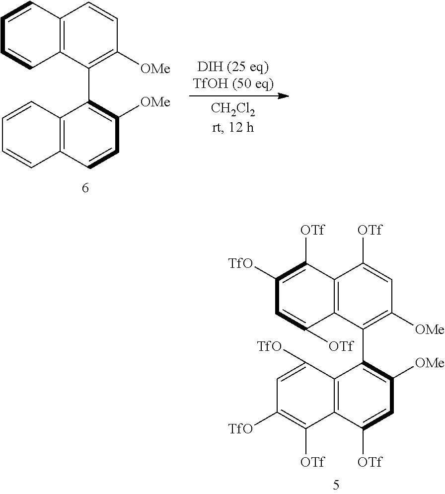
C12=C(C(C3=C([OMe])C=C([OTf])C4=C3C([TfO])=CC([TfO])=C4[OTf])=C([OMe])C=C1[OTf])C([OTf])=CC([TfO])=C2[OTf].C12=C(C(C3=C([OMe])C=CC4=C3C=CC=C4)=C([OMe])C=C1)C=CC=C2
